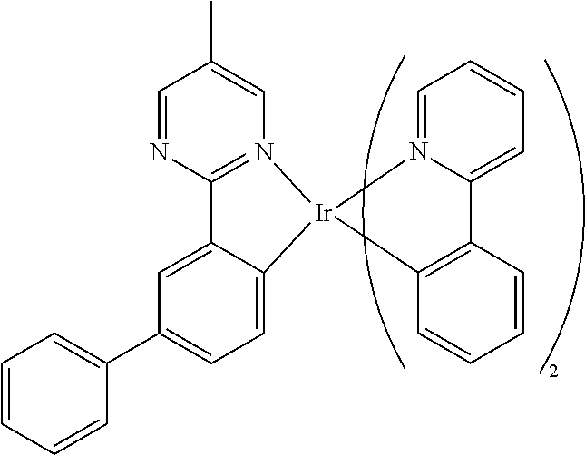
C1=CC=CC(C2=CC=C3C(=C2)C2=N(C=C(C)C=N2)[Ir]32N3=CC=CC=C3C3=C2C=CC=C3)=C1
